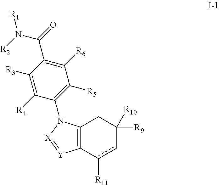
C12=C(N(C3=C([R5])C([R6])=C(C(=O)N([R1])[R2])C([R3])=C3[R4])[X]=[Y]1)CC([R9])([R10])cc2[R11]
